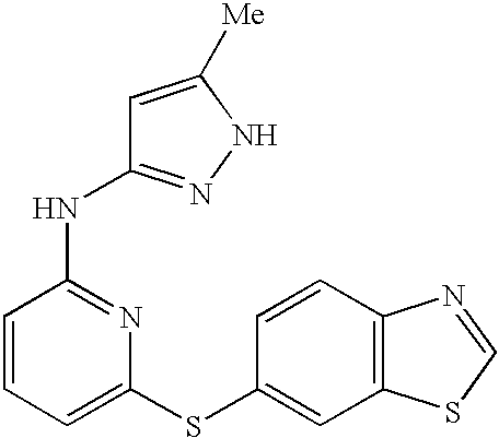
C1=CC(NC2=NNC([Me])=C2)=NC(SC2=CC3=C(C=C2)N=CS3)=C1
